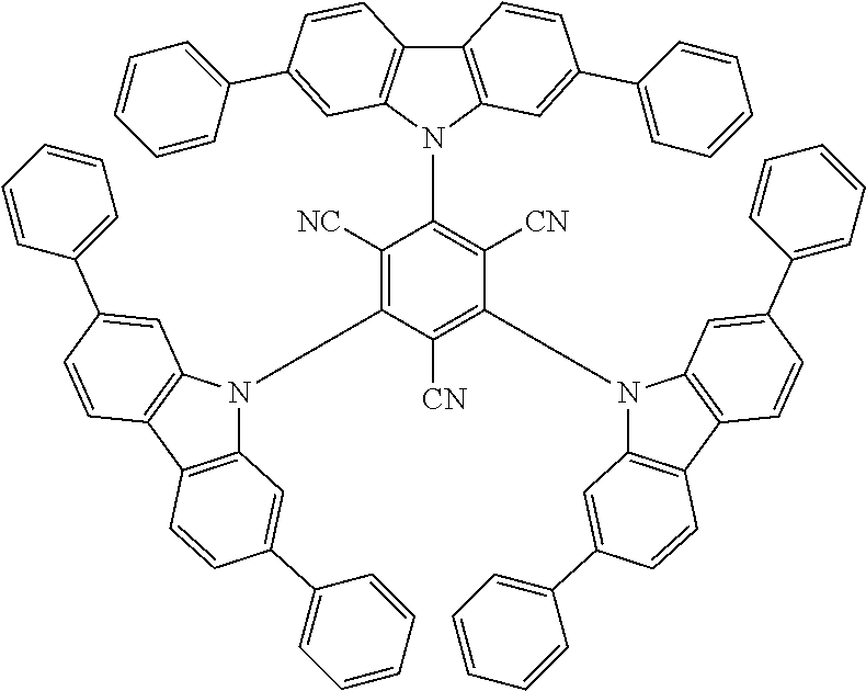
C1([NC])=C(N2C3=C(C4=C2C=C(C2=CC=CC=C2)C=C4)C=CC(C2=CC=CC=C2)=C3)C([CN])=C(N2C3=C(C4=C2C=C(C2=CC=CC=C2)C=C4)C=CC(C2=CC=CC=C2)=C3)C([CN])=C1N1C2=C(C3=C1C=C(C1=CC=CC=C1)C=C3)C=CC(C1=CC=CC=C1)=C2
